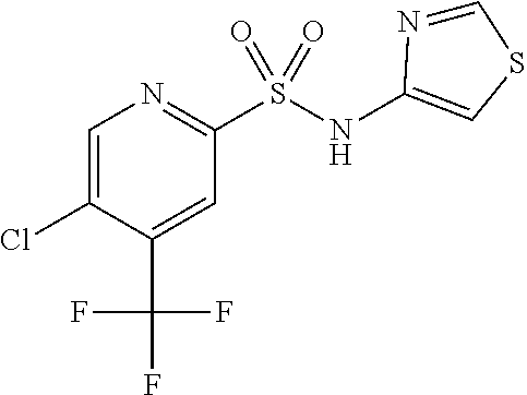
C1=C(Cl)C(C(F)(F)F)=CC(S(NC2=CSC=N2)(=O)=O)=N1
